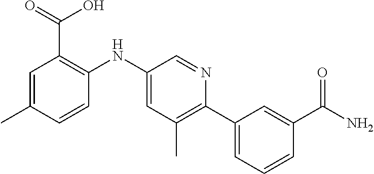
C1=C(C)C=CC(NC2=CC(C)=C(C3=CC=CC(C(N)=O)=C3)N=C2)=C1C(=O)O
